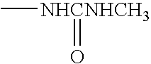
C[NHCNHCH3]=O
